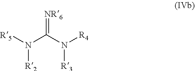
[NR6]=C(N([R5])[R2])N([R4])[R3]
